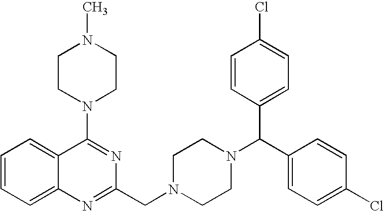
C1=CC=C2C(=C1)C(N1CCN(C)CC1)=NC(CN1CCN(C(C3=CC=C(Cl)C=C3)C3=CC=C(Cl)C=C3)CC1)=N2
